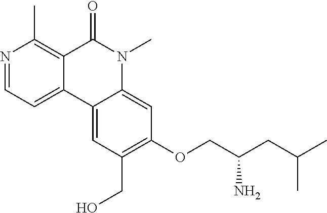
N1=CC=C2C(=C1C)C(=O)N(C)C1=CC(OCC(CC(C)C)N)=C(CO)C=C21
